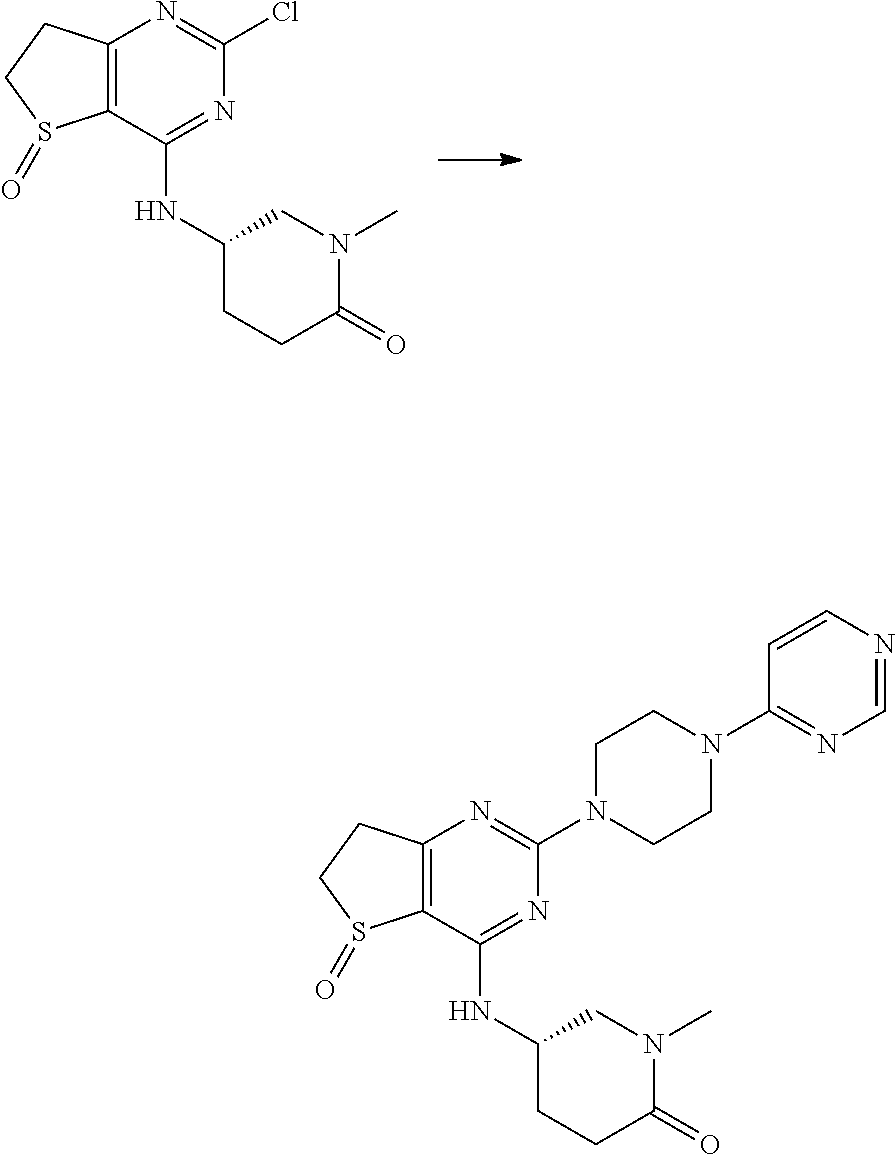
C12=C(C(NC3CCC(=O)N(C)C3)=NC(Cl)=N1)S(=O)CC2.C12=C(C(NC3CCC(=O)N(C)C3)=NC(N3CCN(C4=NC=NC=C4)CC3)=N1)S(=O)CC2
